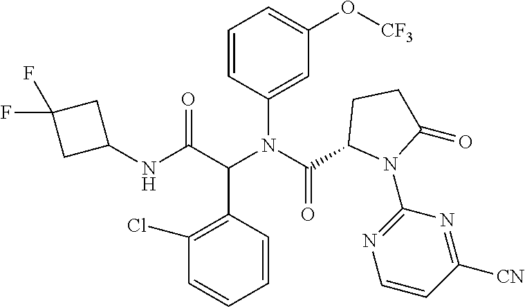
C1=CC(C(C(NC2CC(F)(F)C2)=O)N(C(=O)C2N(C3=NC=CC([CN])=N3)C(=O)CC2)C2=CC(O[CF3])=CC=C2)=C(Cl)C=C1
